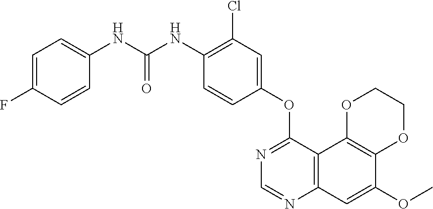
C12=C(C3=C(C=C1OC)N=CN=C3OC1=CC(Cl)=C(NC(NC3=CC=C(F)C=C3)=O)C=C1)OCCO2
